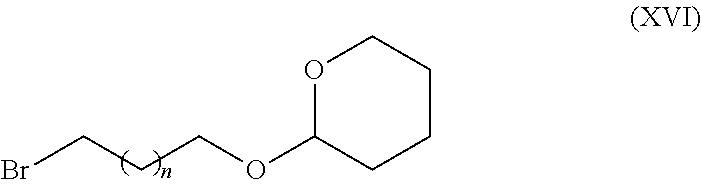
O1C(OCCCBr)CCCC1
